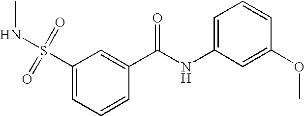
N(S(C1=CC=CC(C(NC2=CC=CC(OC)=C2)=O)=C1)(=O)=O)C
